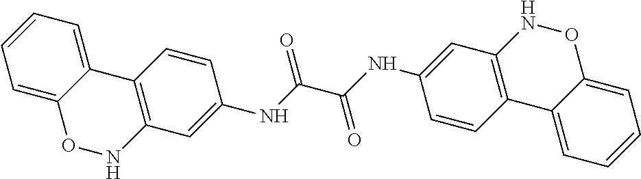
C12=CC=CC=C1C1=C(NO2)C=C(NC(C(NC2=CC3=C(C=C2)C2=CC=CC=C2ON3)=O)=O)C=C1
